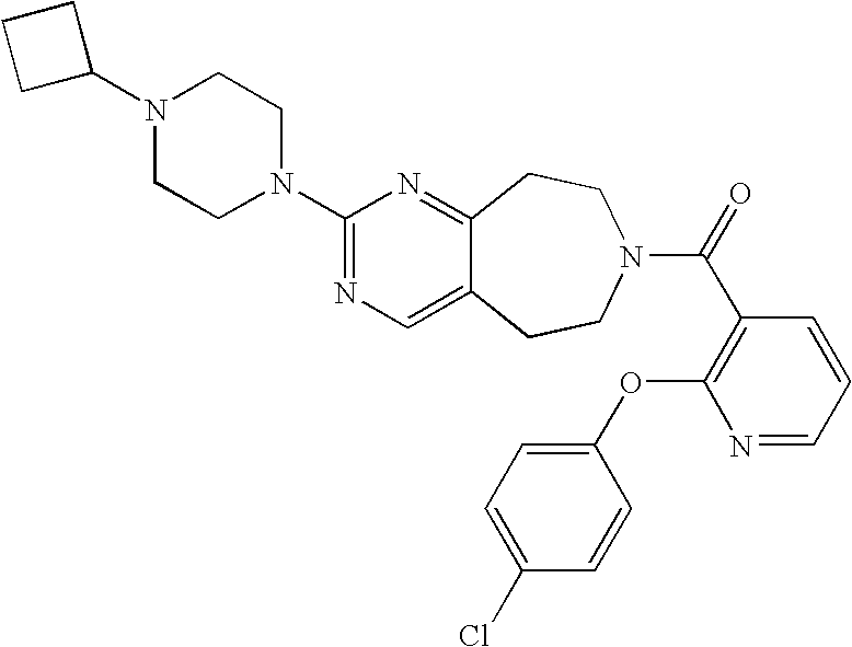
C1(N2CCN(C3=NC=C4C(=N3)CCN(C(=O)C3=C(OC5=CC=C(Cl)C=C5)N=CC=C3)CC4)CC2)CCC1
